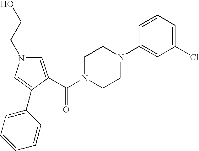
C1=C(C(N2CCN(C3=CC(Cl)=CC=C3)CC2)=O)C(C2=CC=CC=C2)=CN1CCO
